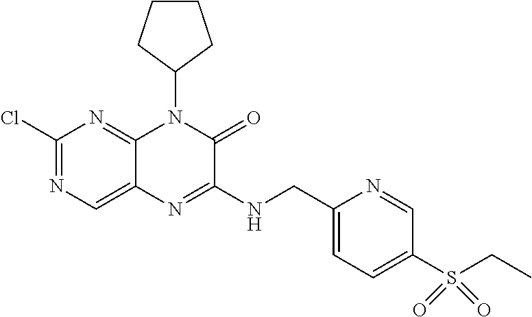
C1(Cl)=NC=C2C(=N1)N(C1CCCC1)C(=O)C(NCC1=CC=C(S(CC)(=O)=O)C=N1)=N2
